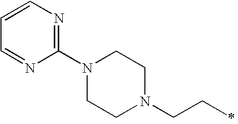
N1(C2=NC=CC=N2)CCN(CCC)CC1
